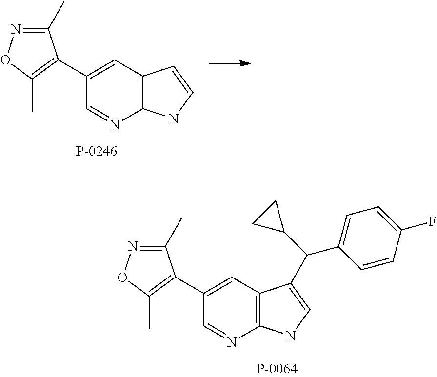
C1(C2=C(C)ON=C2C)=CC2=C(N=C1)NC=C2.C1(C2=C(C)ON=C2C)=CC2=C(N=C1)NC=C2C(C1=CC=C(F)C=C1)C1CC1
